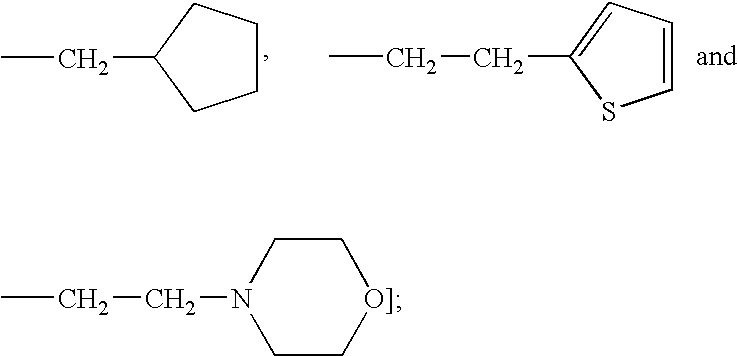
CCC1CCCC1.CCCC1=CC=CS1.CCCN1CC[O]]CC1
